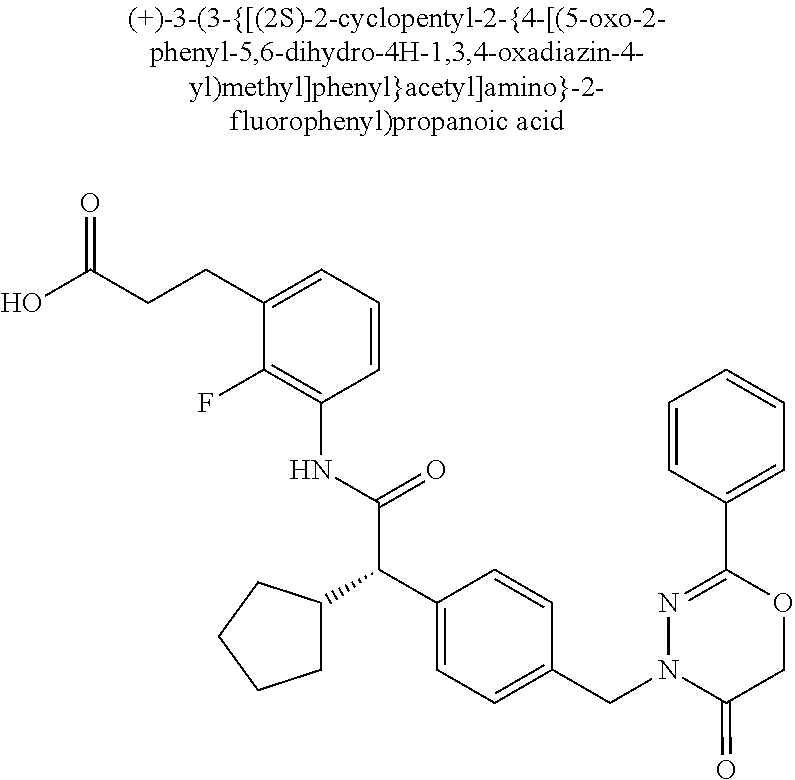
OC(CCC1=CC=CC(NC(=O)C(C2CCCC2)C2=CC=C(CN3C(=O)COC(C4=CC=CC=C4)=N3)C=C2)=C1F)=O
